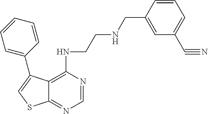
C12=C(NCCNCC3=CC(C#N)=CC=C3)N=CN=C1SC=C2C1=CC=CC=C1
